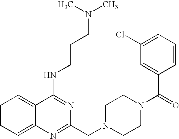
C1=CC=C2C(=C1)C(NCCCN(C)C)=NC(CN1CCN(C(C3=CC(Cl)=CC=C3)=O)CC1)=N2
